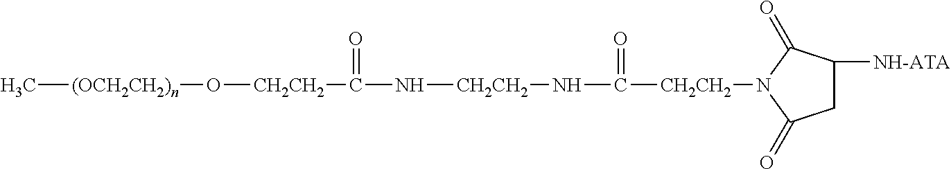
[(OCH2CH2)n](C)O[CH2CH2]C(N[CH2CH2]NC([CH2CH2]N1C(=O)CC([NH-ATA])C1=O)=O)=O
